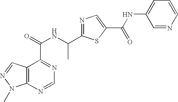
C12=C(N=CN=C1C(=O)NC(C1=NC=C(C(NC3=CC=CN=C3)=O)S1)C)N(C)N=C2
